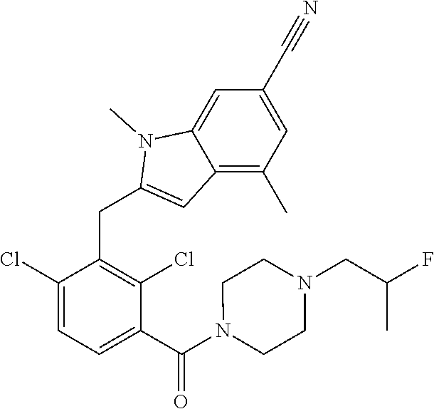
C1(Cl)=CC=C(C(N2CCN(CC(F)C)CC2)=O)C(Cl)=C1CC1=CC2=C(C)C=C(C#N)C=C2N1C
